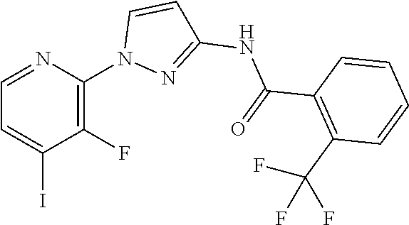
C1(F)=C(N2N=C(NC(=O)C3=C(C(F)(F)F)C=CC=C3)C=C2)N=CC=C1I
